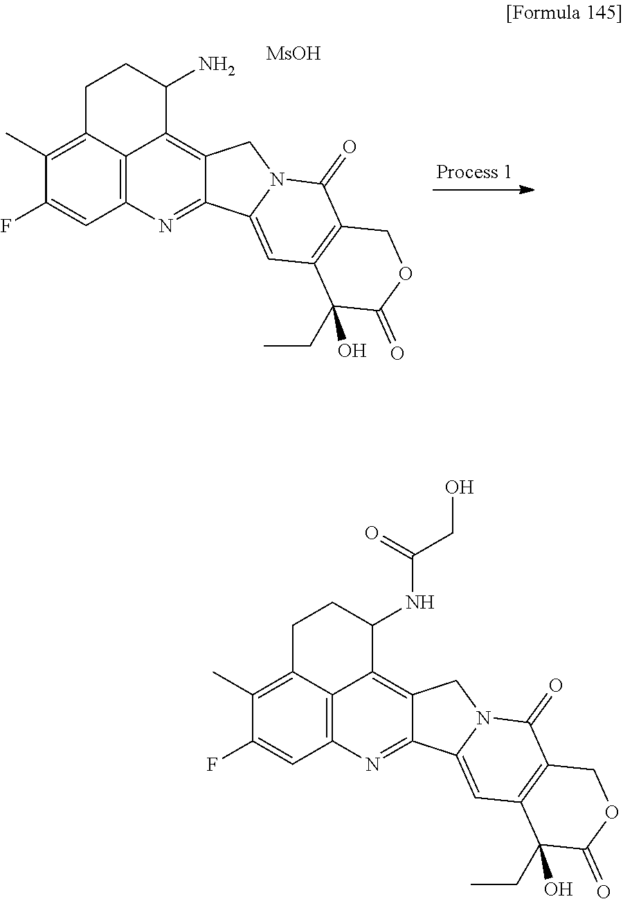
C12=C3C(=C(C)C(F)=C1)CCC(N)C3=C1C(=N2)C2=CC3=C(C(=O)N2C1)COC(=O)C3(CC)O.[MsOH].C12=C3C(=C(C)C(F)=C1)CCC(NC(CO)=O)C3=C1C(=N2)C2=CC3=C(C(=O)N2C1)COC(=O)C3(CC)O
